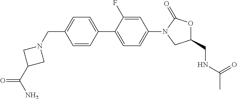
N1(CC2=CC=C(C3=CC=C(N4CC(CNC(C)=O)OC4=O)C=C3F)C=C2)CC(C(N)=O)C1
